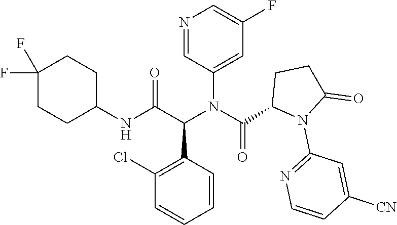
C1=C(N(C(C2N(C3=NC=CC([CN])=C3)C(=O)CC2)=O)C(C(NC2CCC(F)(F)CC2)=O)C2=C(Cl)C=CC=C2)C=NC=C1F
